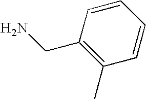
C1(CN)=C(C)C=CC=C1
